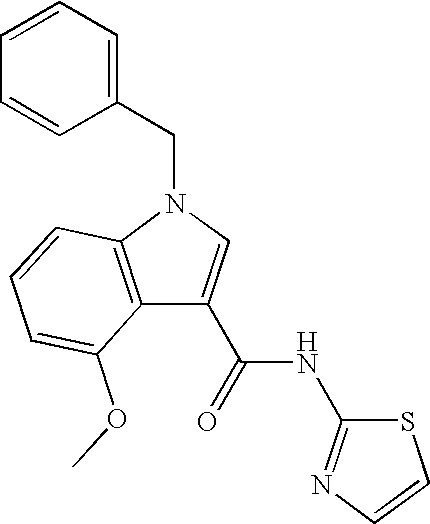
C12=C(N(CC3=CC=CC=C3)C=C1C(NC1=NC=CS1)=O)C=CC=C2OC
